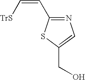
N1=C(C=C[TrS])SC(CO)=C1
